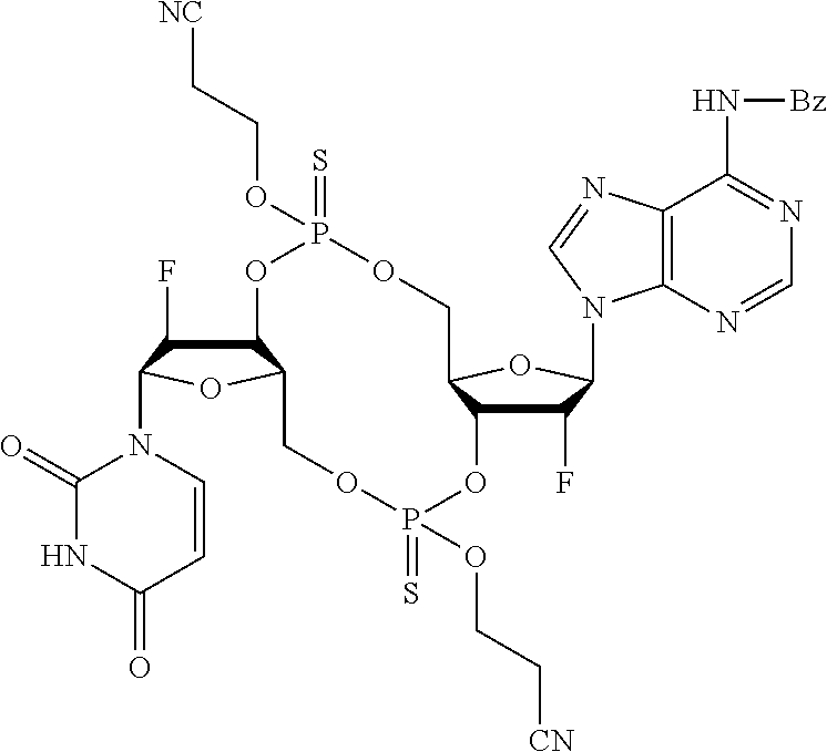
C1(F)C2C(OC1N1C3=C(C(N[Bz])=NC=N3)N=C1)COP(=S)(OCC[NC])OC1C(F)C(N3C(=O)NC(=O)C=C3)OC1COP(=S)(OCC[CN])O2
